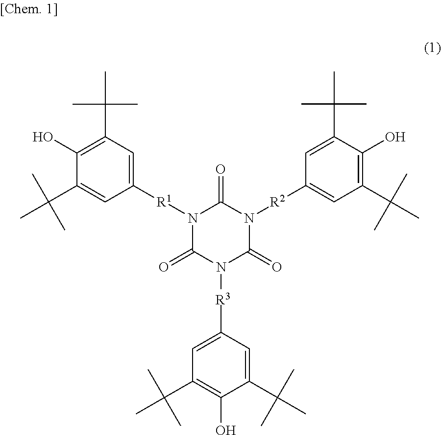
C1(C(C)(C)C)=CC([R3]N2C(=O)N([R1]C3=CC(C(C)(C)C)=C(O)C(C(C)(C)C)=C3)C(=O)N([R2]C3=CC(C(C)(C)C)=C(O)C(C(C)(C)C)=C3)C2=O)=CC(C(C)(C)C)=C1O
